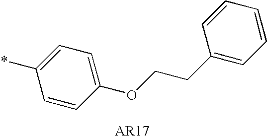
C1(*)=CC=C(OCCC2=CC=CC=C2)C=C1
